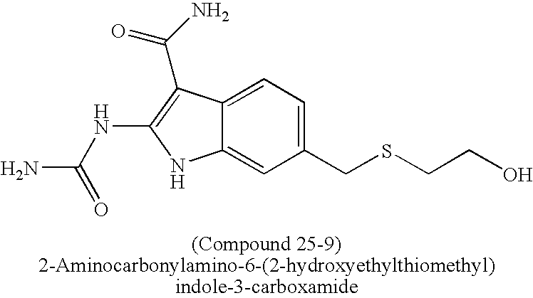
C12=CC=C(CSCCO)C=C1NC(NC(N)=O)=C2C(=O)N
